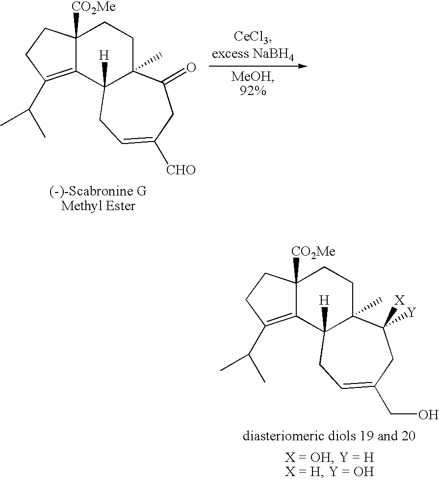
C12([CO2Me])C(=C(C(C)C)CC1)C1([H])C(C)(CC2)C(=O)CC([CHO])=CC1.C12([CO2Me])C(=C(C(C)C)CC1)C1([H])C(C)(CC2)C([Y])([X])CC(CO)=CC1
